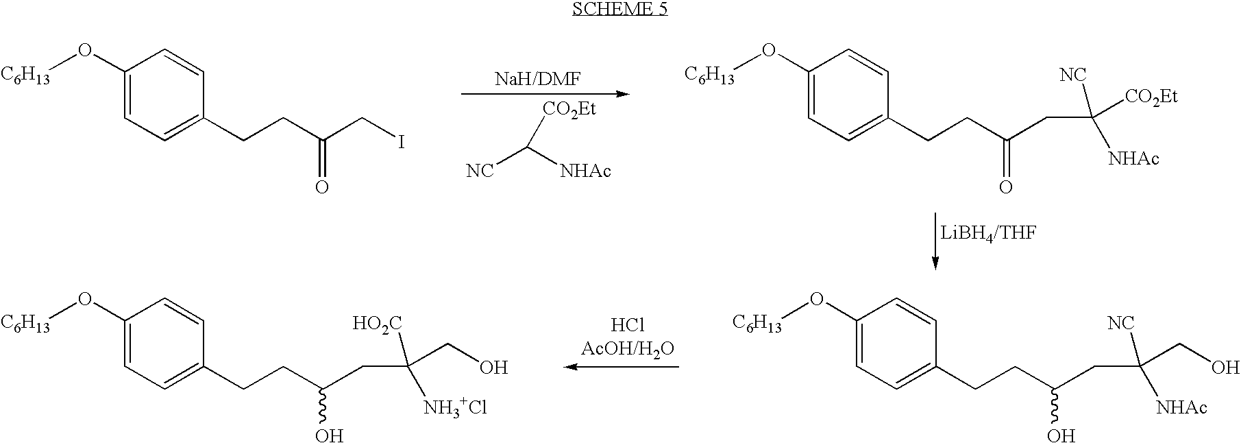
[NC]C([NHAc])[CO2Et].[C6H13]OC1=CC=C(CCC(CI)=O)C=C1.[C6H13]OC1=CC=C(CCC(CC([NHAc])([CO2Et])[NC])=O)C=C1.[C6H13]OC1=CC=C(CCC(CC(CO)([HO2C])[NH3+Cl])O)C=C1.[C6H13]OC1=CC=C(CCC(CC(CO)([NC])[NHAc])O)C=C1
